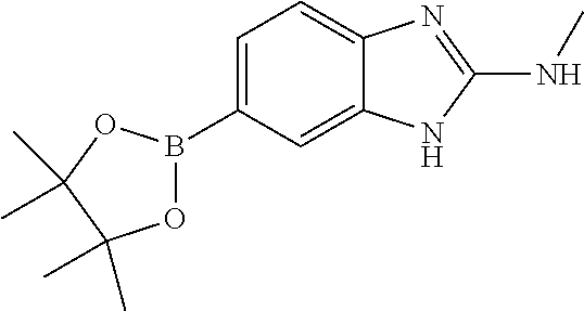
C12=CC(B3OC(C)(C)C(C)(C)O3)=CC=C1N=C(NC)N2
